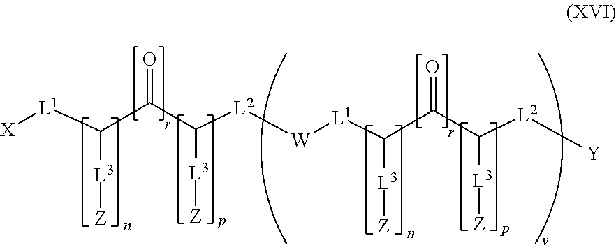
C([L3][Z])(C(C([L3][Z])[L2][Y])=O)[L1][W][L2]C([L3][Z])C(C([L3][Z])[L1][X])=O
